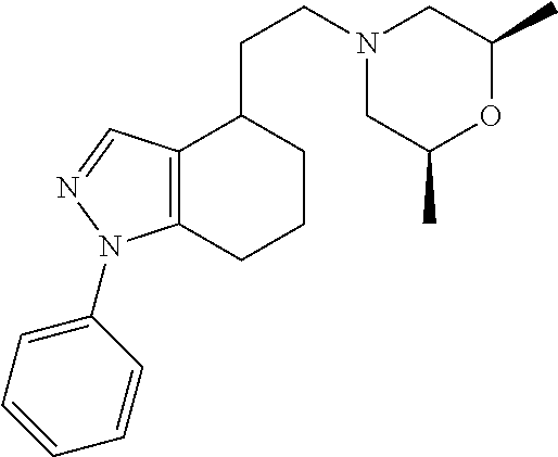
C12=C(C=NN1C1=CC=CC=C1)C(CCN1CC(C)OC(C)C1)CCC2
